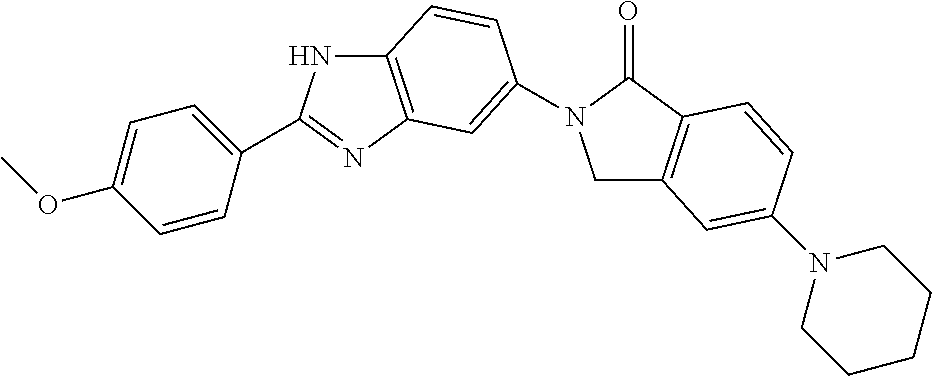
C1C2=C(C(=O)N1C1=CC3=C(NC(C4=CC=C(OC)C=C4)=N3)C=C1)C=CC(N1CCCCC1)=C2
